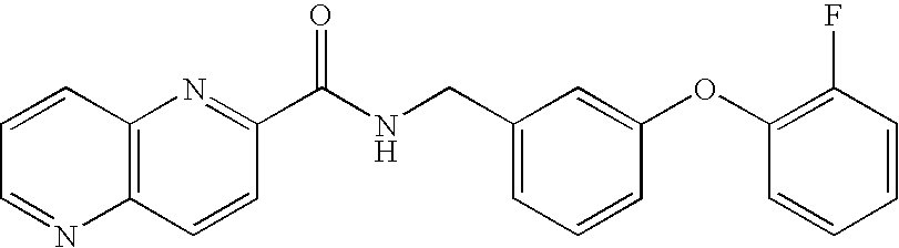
C12=C(N=C(C(NCC3=CC=CC(OC4=C(F)C=CC=C4)=C3)=O)C=C1)C=CC=N2
